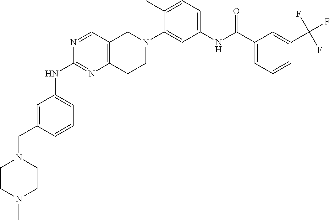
N1=CC2=C(N=C1NC1=CC=CC(CN3CCN(C)CC3)=C1)CCN(C1=CC(NC(C3=CC=CC(C(F)(F)F)=C3)=O)=CC=C1C)C2
